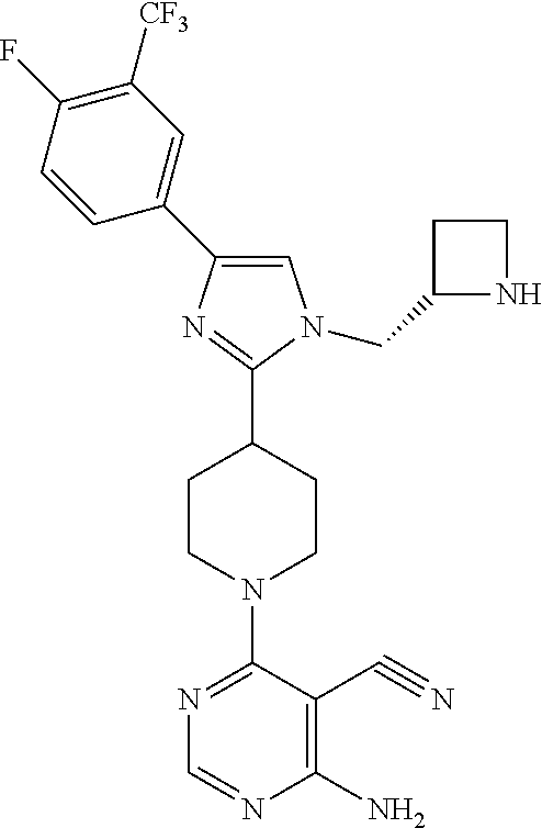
N1=C(N2CCC(C3=NC(C4=CC([CF3])=C(F)C=C4)=CN3CC3NCC3)CC2)C(C#N)=C(N)N=C1
